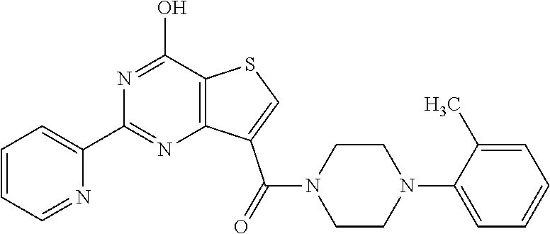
C1=CC=NC(C2=NC3=C(C(O)=N2)SC=C3C(N2CCN(C3=CC=CC=C3C)CC2)=O)=C1
